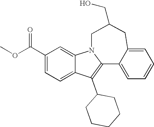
C1(C(OC)=O)=CC=C2C(=C1)N1C(=C2C2CCCCC2)C2=CC=CC=C2CC(CO)C1
